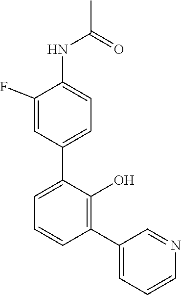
C1(F)=CC(C2=CC=CC(C3=CC=CN=C3)=C2O)=CC=C1NC(C)=O
